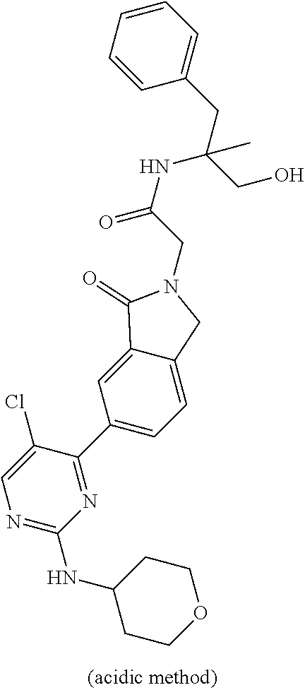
C1CC(NC2=NC=C(Cl)C(C3=CC=C4C(=C3)C(=O)N(CC(NC(CC3=CC=CC=C3)(CO)C)=O)C4)=N2)CCO1
